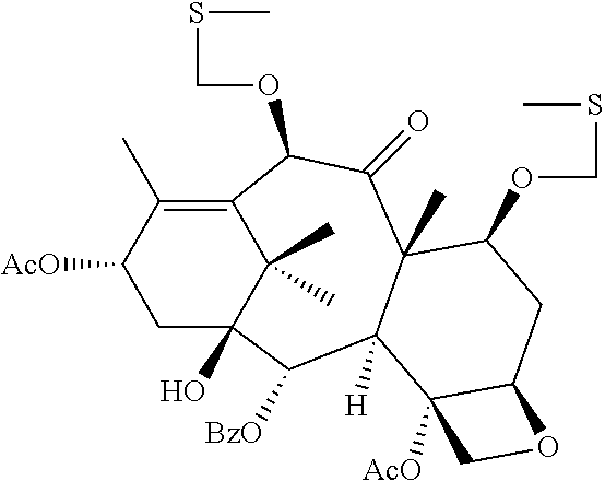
C1C([AcO])C(C)=C2C(C)(C)C1(O)C([BzO])C1([H])C(C)(C(=O)C2OCSC)C(OCSC)CC2C1([AcO])CO2
